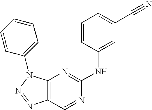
C12=C(N(C3=CC=CC=C3)N=N1)N=C(NC1=CC(C#N)=CC=C1)N=C2
